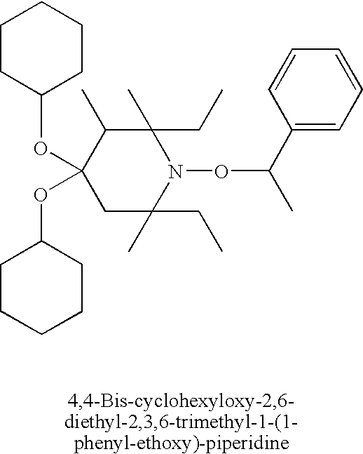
C1(OC2CCCCC2)(OC2CCCCC2)C(C)C(C)(CC)N(OC(C)C2=CC=CC=C2)C(C)(CC)C1
